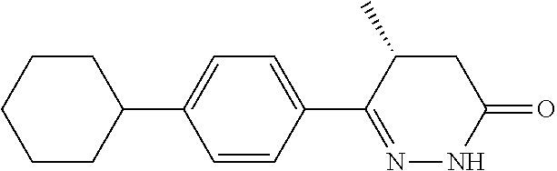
C1CC(C2=CC=C(C3=NNC(=O)CC3C)C=C2)CCC1
